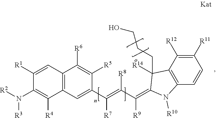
C1=C(C(=C([R8])C([R9])=C2C(CCCO)([R14])C3=C(C=CC([R11])=C3[R12])N2[R10])[R7])C([R5])=C([R6])C2=C1C([R4])=C(N([R2])[R3])C([R1])=C2
